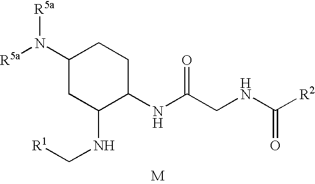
[M].N(C(CNC([R2])=O)=O)C1CCC(N([R5a])[R5a])CC1NC[R1]
